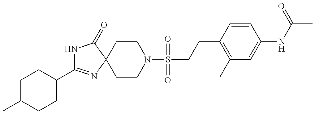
N1C(C2CCC(C)CC2)=NC2(C1=O)CCN(S(=O)(=O)CCC1=C(C)C=C(NC(C)=O)C=C1)CC2
